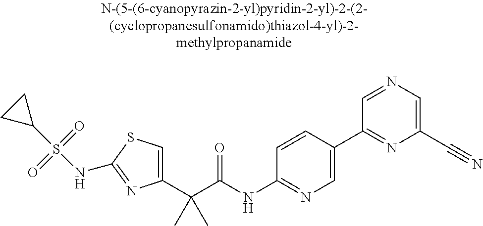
C1(C(C(NC2=NC=C(C3=NC(C#N)=CN=C3)C=C2)=O)(C)C)=CSC(NS(C2CC2)(=O)=O)=N1
